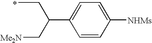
CCC(C1=CC=C([NHMs])C=C1)C[Me2N]
